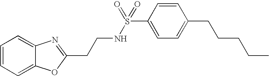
C1=C2C(=CC=C1)OC(CCNS(C1=CC=C(CCCCC)C=C1)(=O)=O)=N2
